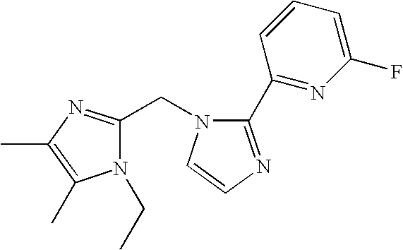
N1=C(C2=NC=CN2CC2=NC(C)=C(C)N2CC)C=CC=C1F
